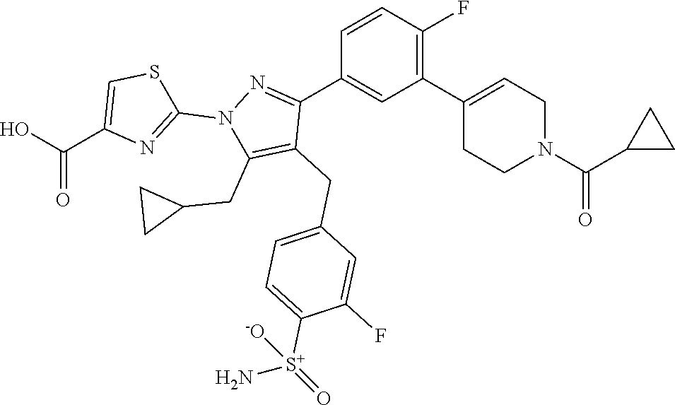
C1(C2=CCN(C(=O)C3CC3)CC2)=C(F)C=CC(C2=NN(C3=NC(C(O)=O)=CS3)C(CC3CC3)=C2CC2=CC=C([S+](N)(=O)[-O])C(F)=C2)=C1
